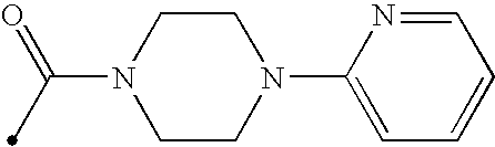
C1CN(C(=O)C)CCN1C1=CC=CC=N1
